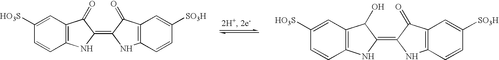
C1([HO3S])=CC2=C(C=C1)NC(=C1C(=O)C3=C(N1)C=CC([SO3H])=C3)C2=O.C1([HO3S])=CC2=C(C=C1)NC(=C1C(=O)C3=C(N1)C=CC([SO3H])=C3)C2O
